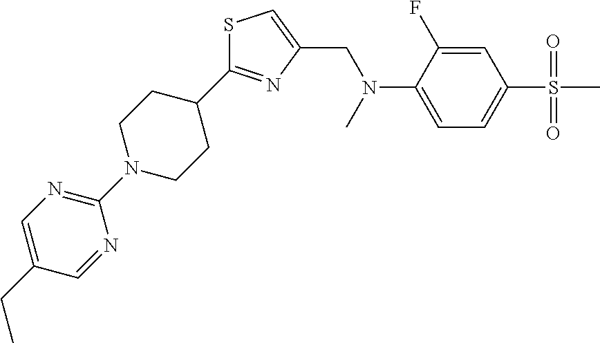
C1=C(CN(C2=CC=C(S(C)(=O)=O)C=C2F)C)N=C(C2CCN(C3=NC=C(CC)C=N3)CC2)S1
